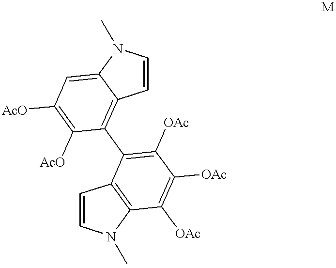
C1=CN(C)C2=C1C(C1=C3C(=CC([AcO])=C1[AcO])N(C)C=C3)=C([OAc])C([OAc])=C2[OAc]
